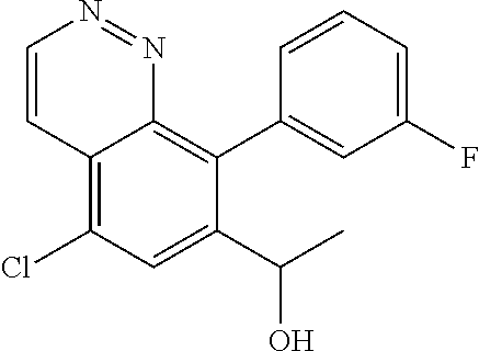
C12=C(Cl)C=C(C(O)C)C(C3=CC(F)=CC=C3)=C1N=NC=C2
